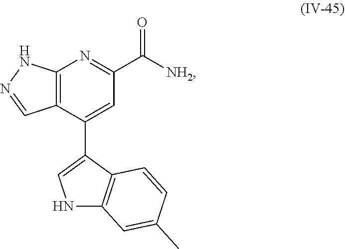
C12=C(C(C3=CNC4=C3C=CC(C)=C4)=CC(C([NH2])=O)=N1)C=NN2
